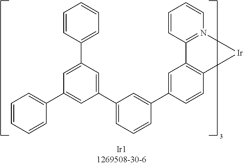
C1=CC2=N(C=C1)[Ir]C1=C2C=C(C2=CC(C3=CC(C4=CC=CC=C4)=CC(C4=CC=CC=C4)=C3)=CC=C2)C=C1
